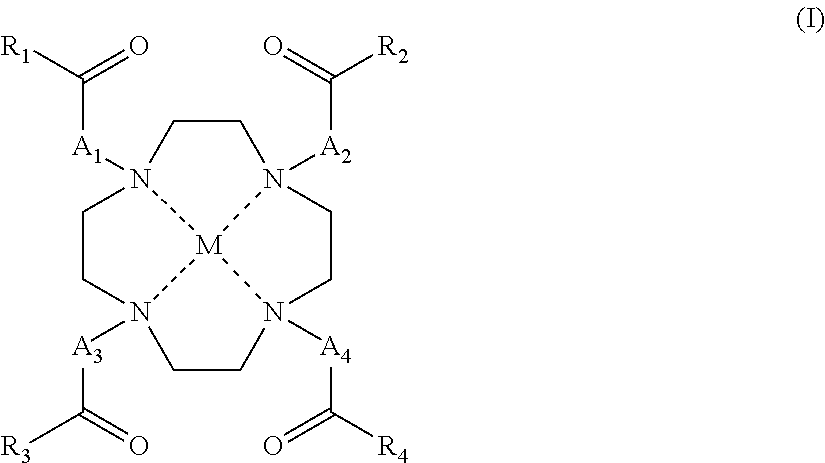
C1CN2([A3]C(=O)[R3])CCN3([A4]C(=O)[R4])CCN4([A2]C(=O)[R2])CCN1([A1]C(=O)[R1])[M]432
